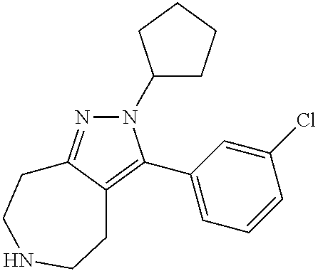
N1(C2CCCC2)N=C2C(=C1C1=CC=CC(Cl)=C1)CCNCC2
